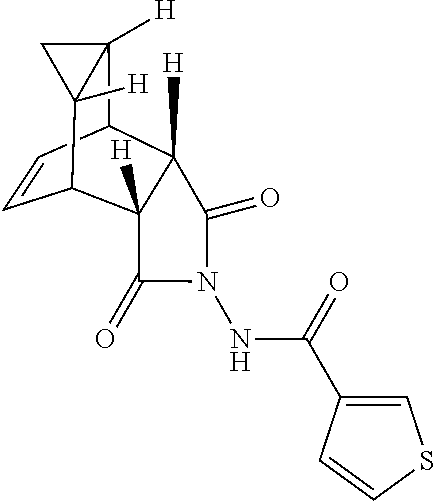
C1=CC2C3([H])C([H])(C1C1([H])C2([H])C1)C(=O)N(NC(=O)C1=CSC=C1)C3=O
